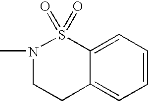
C12=CC=CC=C1CCN(C)S2(=O)=O
